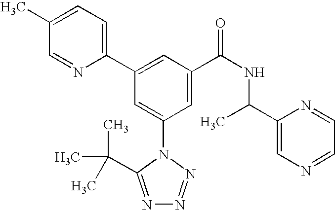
C1(C2=CC(C(NC(C3=CN=CC=N3)C)=O)=CC(N3C(C(C)(C)C)=NN=N3)=C2)=CC=C(C)C=N1
